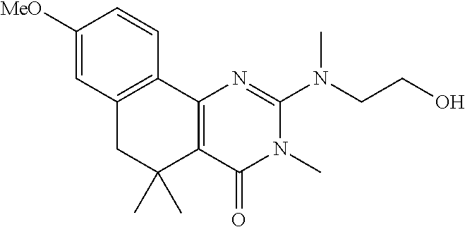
C1([MeO])=CC2=C(C=C1)C1=C(C(C)(C)C2)C(=O)N(C)C(N(CCO)C)=N1
